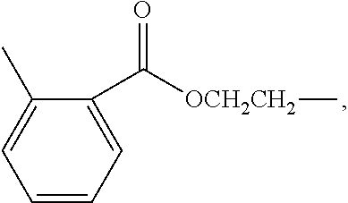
C1=CC=C(C([OCH2CH2]C)=O)C(C)=C1
